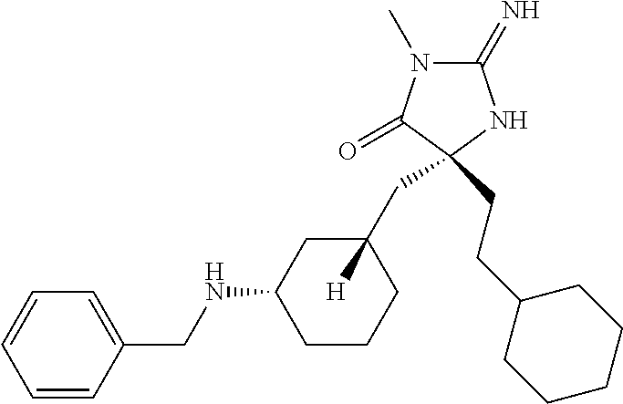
C1(=N)N(C)C(=O)C(CCC2CCCCC2)(CC2([H])CC(NCC3=CC=CC=C3)CCC2)N1
